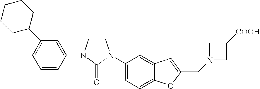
C1CN(C2=CC(C3CCCCC3)=CC=C2)C(=O)N1C1=CC=C2C(=C1)C=C(CN1CC([COOH])C1)O2
